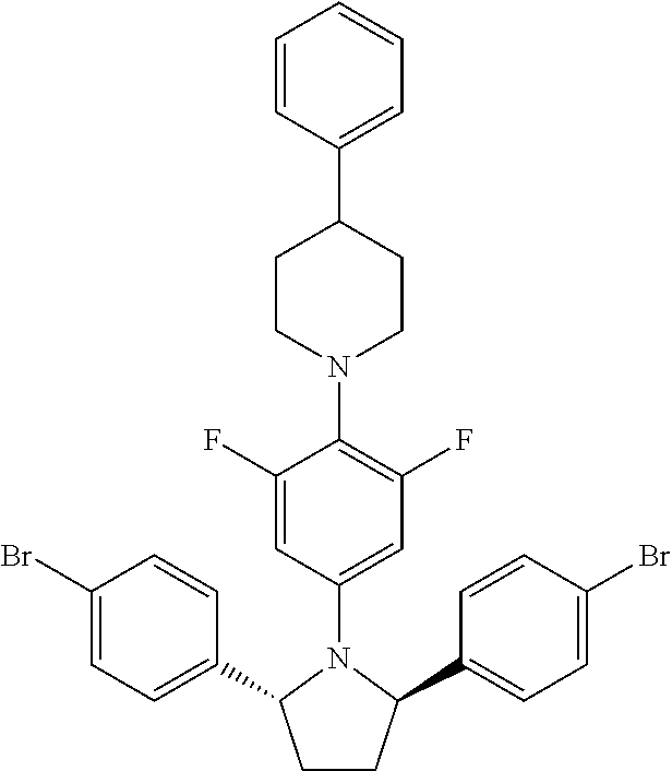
C1(F)=CC(N2C(C3=CC=C(Br)C=C3)CCC2C2=CC=C(Br)C=C2)=CC(F)=C1N1CCC(C2=CC=CC=C2)CC1
